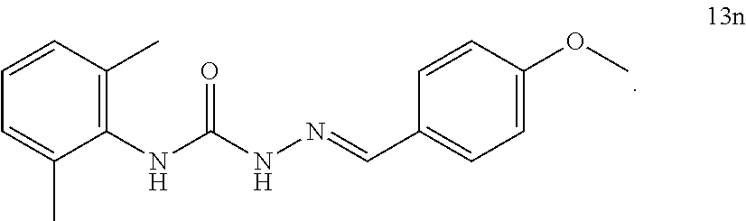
CC1=C(NC(NN=CC2=CC=C(OC)C=C2)=O)C(C)=CC=C1
